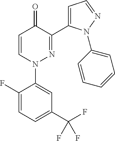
C1=CN(C2=CC(C(F)(F)F)=CC=C2F)N=C(C2=CC=NN2C2=CC=CC=C2)C1=O
